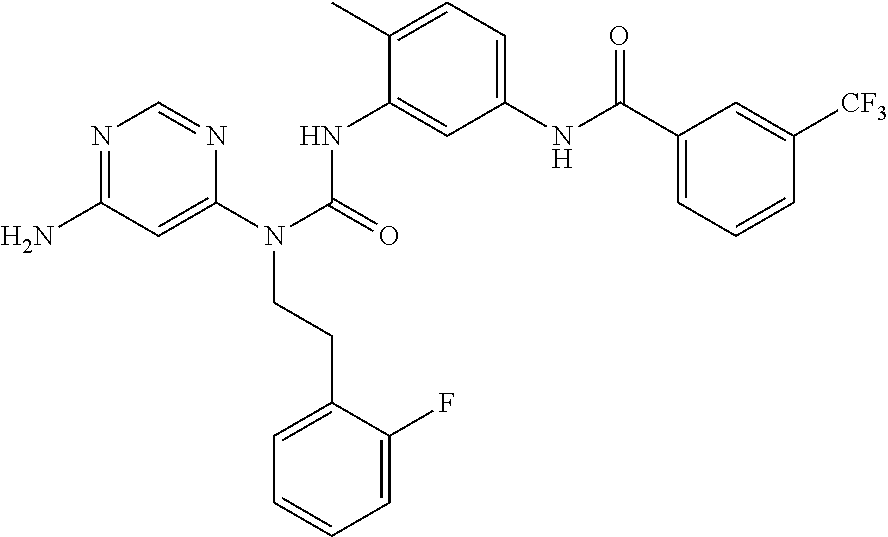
NC1=NC=NC(N(C(=O)NC2=CC(NC(C3=CC=CC([CF3])=C3)=O)=CC=C2C)CCC2=CC=CC=C2F)=C1
